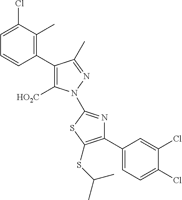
C1(C2=C([HO2C])N(C3=NC(C4=CC=C(Cl)C(Cl)=C4)=C(SC(C)C)S3)N=C2C)=C(C)C(Cl)=CC=C1
